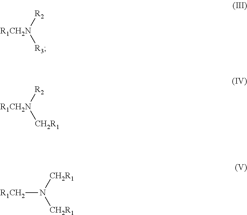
[R2][R1CH2N][R3].[R2][R1CH2N][CH2R1].[CH2R1]N([CH2R1])[R1CH2]
